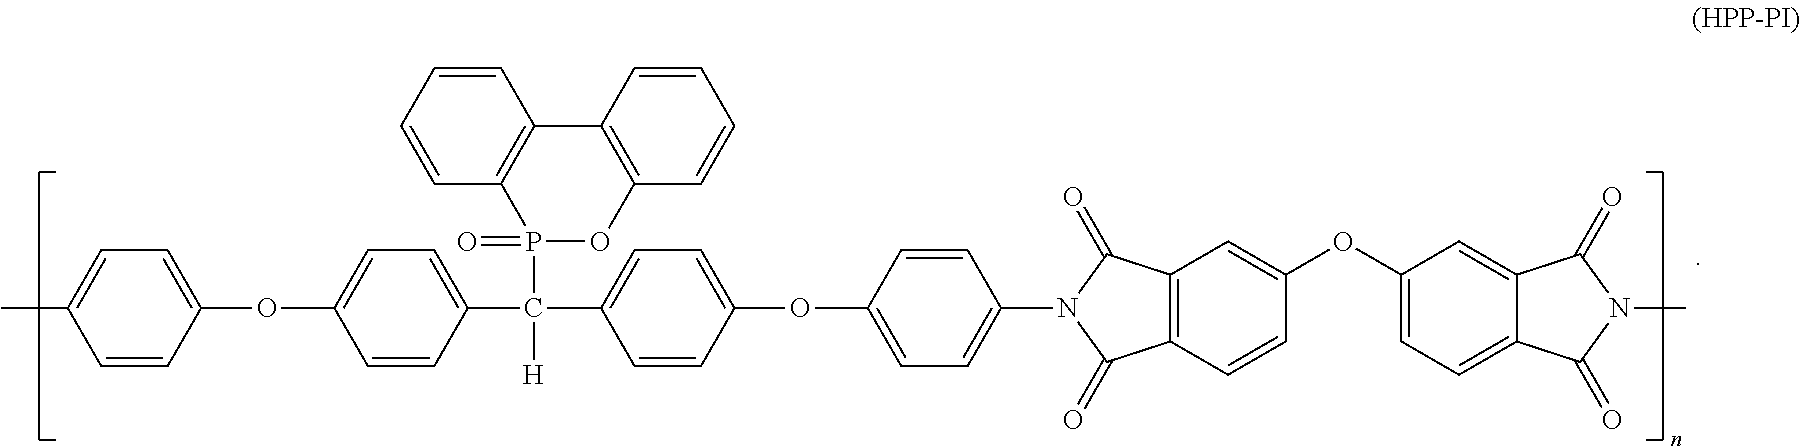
C1(C(P2(=O)OC3=C(C4=C2C=CC=C4)C=CC=C3)([H])C2=CC=C(OC3=CC=C(N4C(=O)C5=C(C4=O)C=C(OC4=CC=C6C(=C4)C(=O)N(C)C6=O)C=C5)C=C3)C=C2)=CC=C(OC2=CC=C(C)C=C2)C=C1
